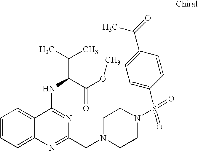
C1=CC=C2C(=C1)C(NC(C(C)C)C(OC)=O)=NC(CN1CCN(S(=O)(=O)C3=CC=C(C(C)=O)C=C3)CC1)=N2
